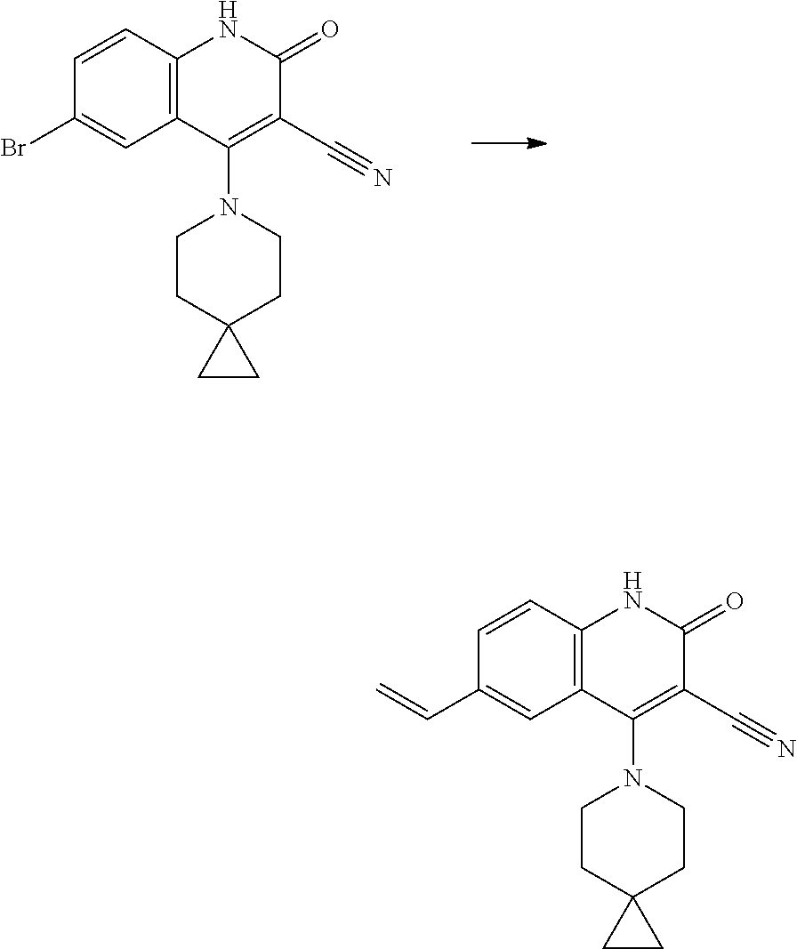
C1=CC2=C(C=C1Br)C(N1CCC3(CC1)CC3)=C(C#N)C(=O)N2.C1=CC2=C(C=C1C=C)C(N1CCC3(CC1)CC3)=C(C#N)C(=O)N2
